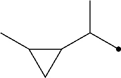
C1(C(C)C)C(C)C1
